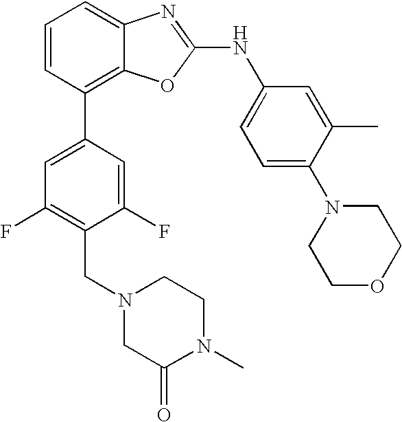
C1=CC(C2=CC(F)=C(CN3CC(=O)N(C)CC3)C(F)=C2)=C2C(=C1)N=C(NC1=CC=C(N3CCOCC3)C(C)=C1)O2
